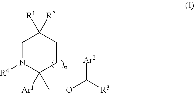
C1N([R4])C(COC([R3])[Ar2])([Ar1])CCC1([R1])[R2]
